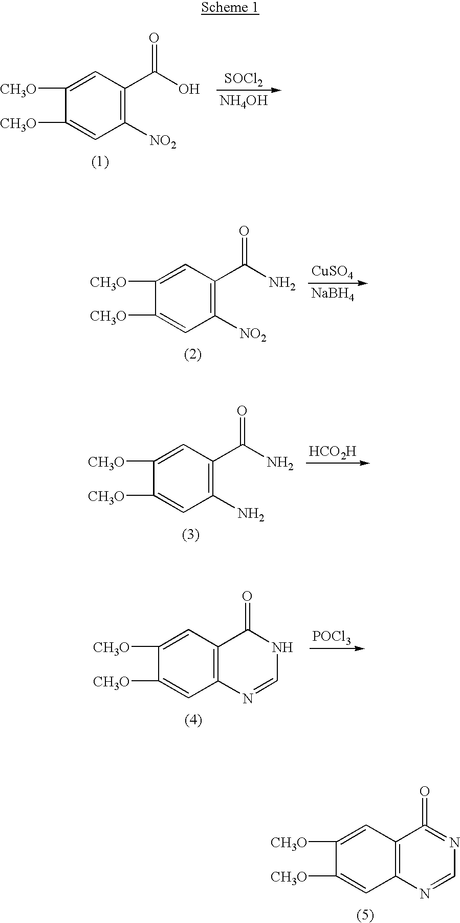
[SOCl2].[NH4OH].C1([NO2])=C(C(O)=O)C=C([CH3O])C([CH3O])=C1.[CuSO4].[NaBH4].C1([NO2])=C(C(N)=O)C=C([CH3O])C([CH3O])=C1.[HCO2H].C1(N)=C(C(N)=O)C=C([CH3O])C([CH3O])=C1.[POCl3].C12=C(C=C([CH3O])C([CH3O])=C1)C(=O)NC=N2.C12=C(C=C([CH3O])C([CH3O])=C1)C(=O)=NC=N2
